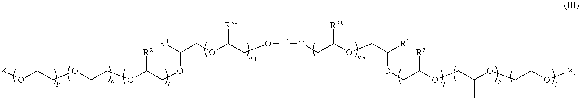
O([L1]OCC(OCC([R1])OCC(OCC(OCCO[X])C)[R2])[R3B])CC(OCC([R1])OCC(OCC(OCCO[X])C)[R2])[R3A]
